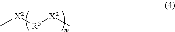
C[X2][R5][X2]C
